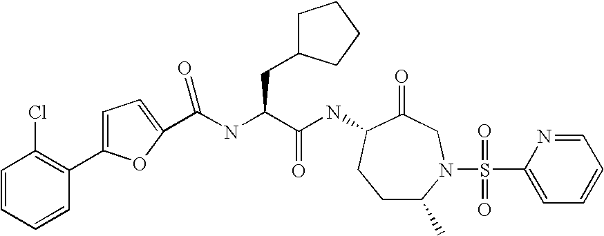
C1C(C)N(S(C2=CC=CC=N2)(=O)=O)CC(=O)C(NC(C(NC(=O)C2=CC=C(C3=C(Cl)C=CC=C3)O2)CC2CCCC2)=O)C1
